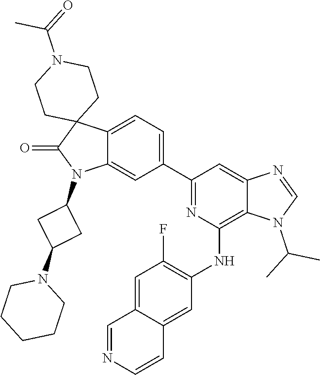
C12(C(=O)N(C3CC(N4CCCCC4)C3)C3=CC(C4=NC(NC5=C(F)C=C6C(=C5)C=CN=C6)=C5C(=C4)N=CN5C(C)C)=CC=C13)CCN(C(=O)C)CC2
